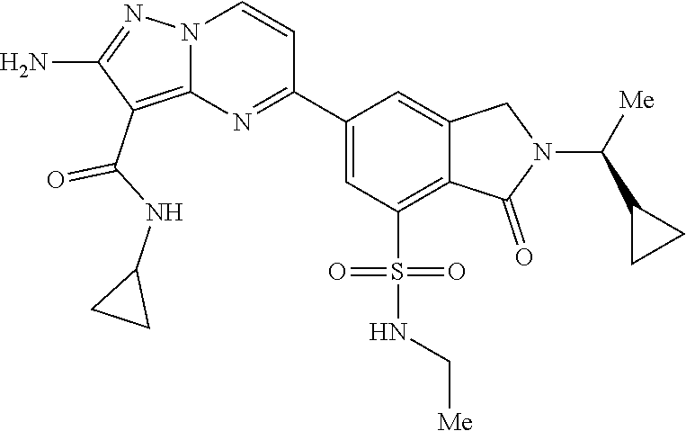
C1(C2=NC3=C(C(NC4CC4)=O)C(N)=NN3C=C2)=CC(S(NC[Me])(=O)=O)=C2C(=C1)CN(C([Me])C1CC1)C2=O
